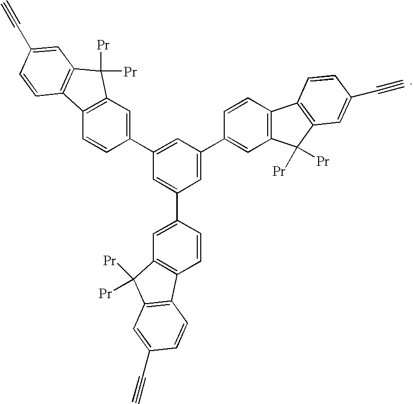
C1=C(C2=CC3=C(C=C2)C2=C(C3([Pr])[Pr])C=C(C#C)C=C2)C=C(C2=CC3=C(C=C2)C2=C(C3([Pr])[Pr])C=C(C#C)C=C2)C=C1C1=CC2=C(C=C1)C1=C(C2([Pr])[Pr])C=C(C#C)C=C1
